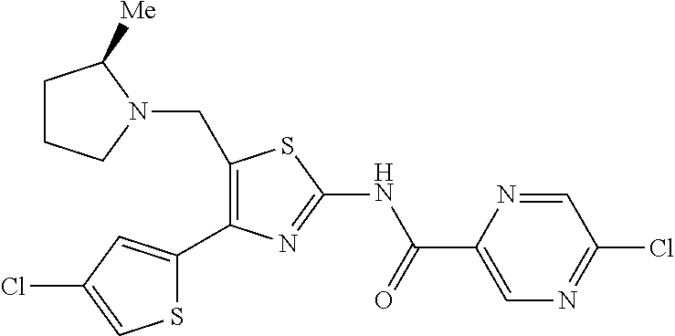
C1(CN2CCCC2[Me])=C(C2=CC(Cl)=CS2)N=C(NC(C2=CN=C(Cl)C=N2)=O)S1
